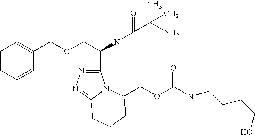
C1=CC=CC(COCC(NC(C(C)(C)N)=O)C2=NN=C3N2C(COC(NCCCCO)=O)CCC3)=C1
